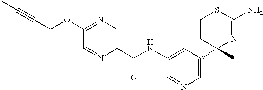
C(NC1=CC(C2(C)N=C(N)SCC2)=CN=C1)(=O)C1=CN=C(OCC#CC)C=N1
